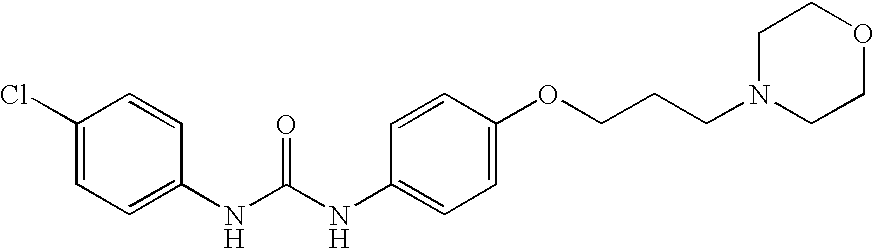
C1=C(Cl)C=CC(NC(NC2=CC=C(OCCCN3CCOCC3)C=C2)=O)=C1
